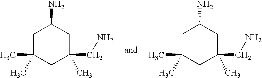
C1C(C)(C)CC(CN)(C)CC1N.C1C(C)(C)CC(CN)(C)CC1N
